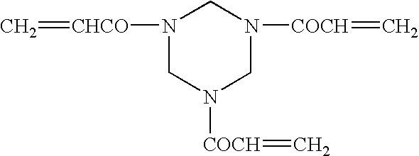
N1([CHCO]=C)CN([COCH]=C)CN([COCH]=C)C1
